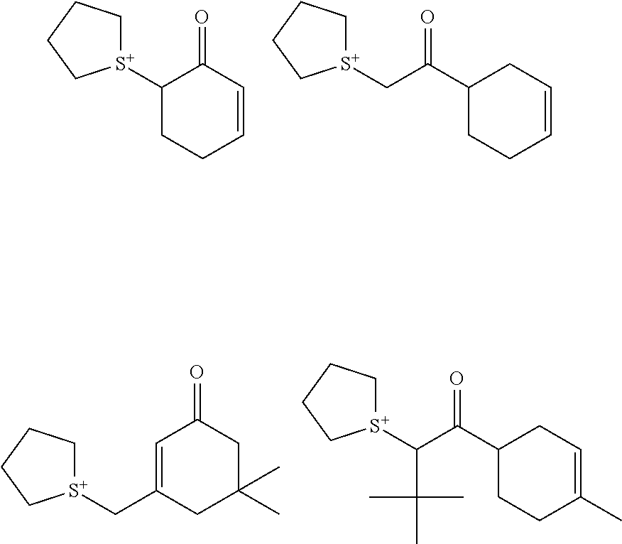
C1([S+]2CCCC2)CCC=CC1=O.C(C(C1CCC=CC1)=O)[S+]1CCCC1.C(C1=CC(=O)CC(C)(C)C1)[S+]1CCCC1.C(C(C1CCC(C)=CC1)=O)([S+]1CCCC1)C(C)(C)C
